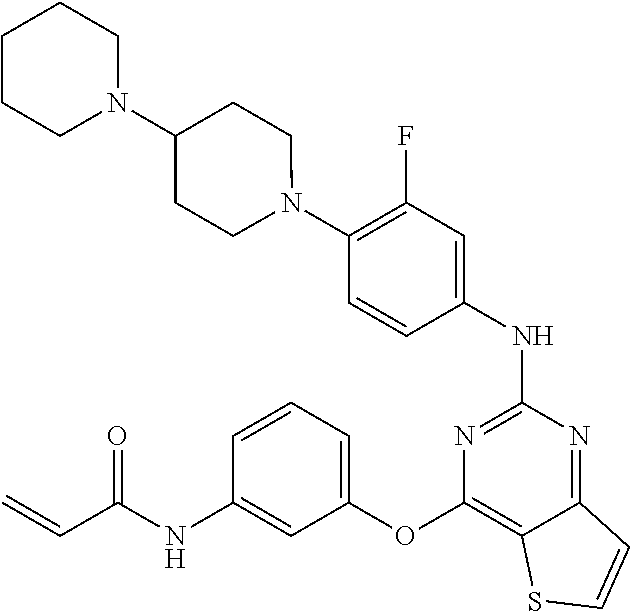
N1(C2=C(F)C=C(NC3=NC(OC4=CC=CC(NC(C=C)=O)=C4)=C4C(=N3)C=CS4)C=C2)CCC(N2CCCCC2)CC1
